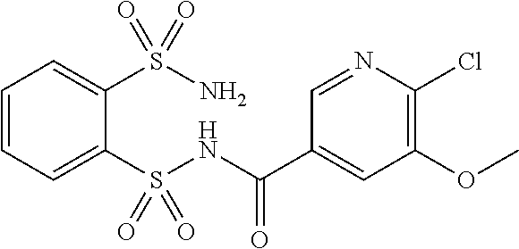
C1=CC=C(S(NC(C2=CC(OC)=C(Cl)N=C2)=O)(=O)=O)C(S(N)(=O)=O)=C1
